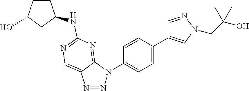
N1=NN(C2=CC=C(C3=CN(CC(O)(C)C)N=C3)C=C2)C2=NC(NC3CCC(O)C3)=NC=C12
